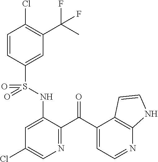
C1=CC(S(NC2=CC(Cl)=CN=C2C(C2=CC=NC3=C2C=CN3)=O)(=O)=O)=CC(C(C)(F)F)=C1Cl
